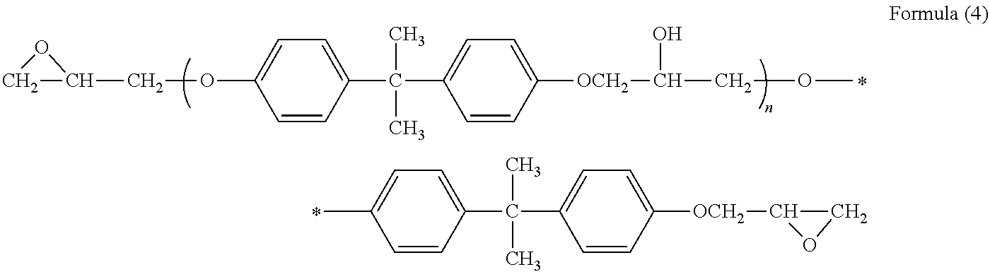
C1C(COC2=CC=C(C(C3=CC=C([OCH2]C(COC)O)C=C3)(C)C)C=C2)O1.C1(C)=CC=C(C(C2=CC=C([OCH2]C3CO3)C=C2)(C)C)C=C1
